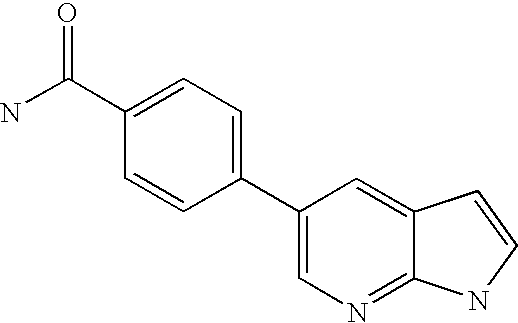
NC(C1=CC=C(C2=CN=C3C(=C2)C=CN3)C=C1)=O
